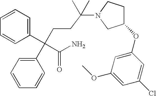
C1=CC=C(C(CCC(N2CC(OC3=CC(OC)=CC(Cl)=C3)CC2)(C)C)(C2=CC=CC=C2)C(=O)N)C=C1
